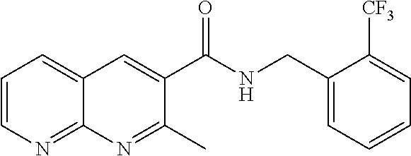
C1=CN=C2C(=C1)C=C(C(NCC1=CC=CC=C1[CF3])=O)C(C)=N2
